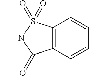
C12=C(C=CC=C1)C(=O)N(C)S2(=O)=O
